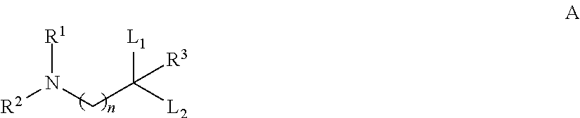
[R2]N(CC([L2])([L1])[R3])[R1]
